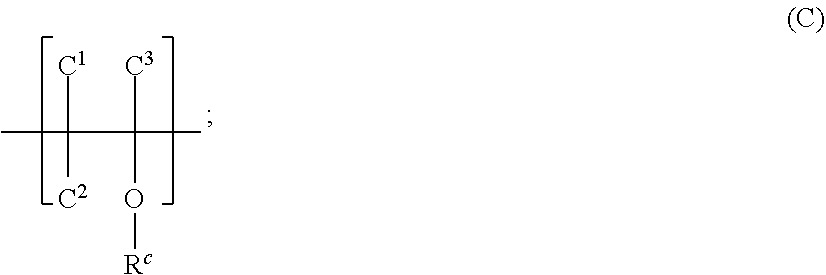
CC([C1])([C2])C([C3])(O[Rc])C
